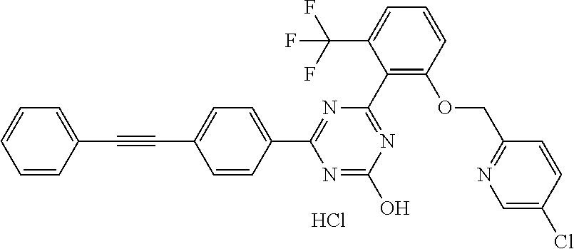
N1=C(C2=C(OCC3=NC=C(Cl)C=C3)C=CC=C2C(F)(F)F)N=C(C2=CC=C(C#CC3=CC=CC=C3)C=C2)N=C1O.Cl
